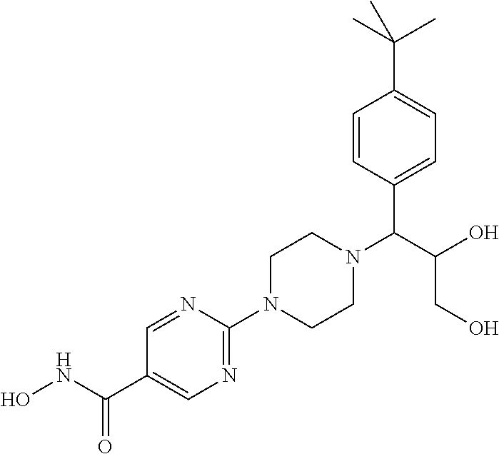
N1=C(N2CCN(C(C(O)CO)C3=CC=C(C(C)(C)C)C=C3)CC2)N=CC(C(NO)=O)=C1
